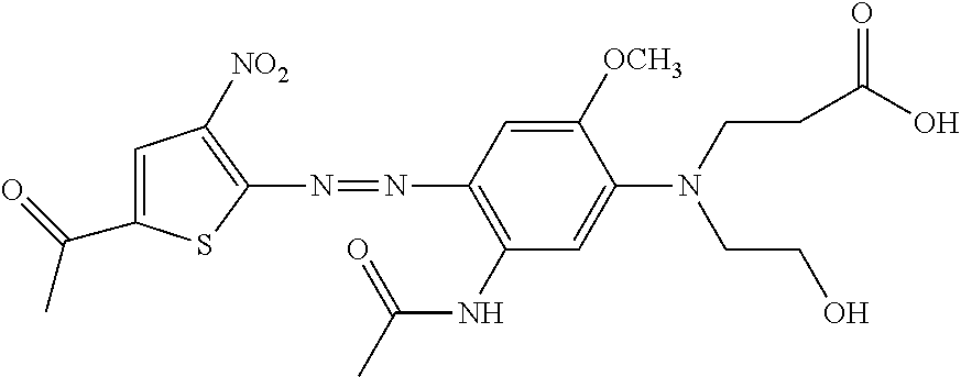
N(=NC1=C(NC(=O)C)C=C(N(CCC(=O)O)CCO)C([OCH3])=C1)C1=C([NO2])C=C(C(C)=O)S1
